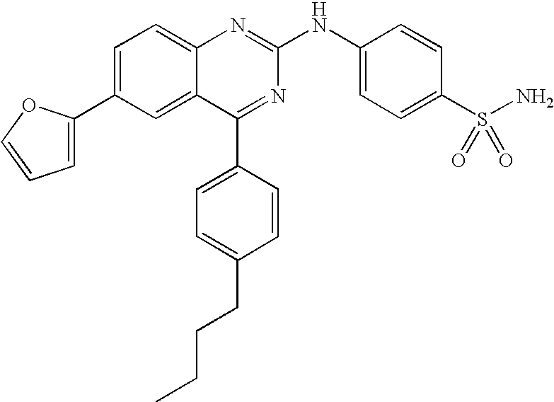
C12=CC(C3=CC=CO3)=CC=C1N=C(NC1=CC=C(S(N)(=O)=O)C=C1)N=C2C1=CC=C(CCCC)C=C1
